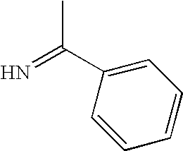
CC(C1=CC=CC=C1)=N
